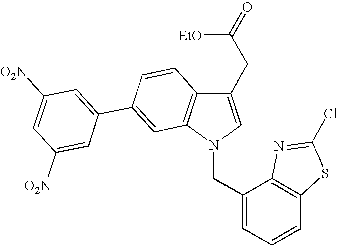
C(N1C=C(CC(=O)[EtO])C2=C1C=C(C1=CC([O2N])=CC([O2N])=C1)C=C2)C1=CC=CC2=C1N=C(Cl)S2
